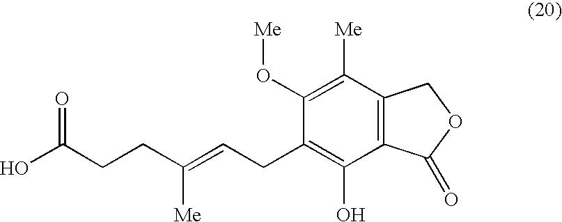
C12=C(C([Me])=C(O[Me])C(CC=C([Me])CCC(O)=O)=C1O)COC2=O
